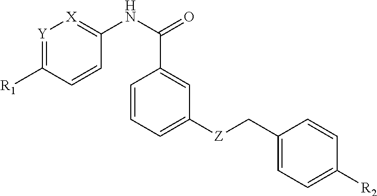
[Y]1=C([R1])C=CC(NC(=O)C2=CC([Z]CC3=CC=C([R2])C=C3)=CC=C2)=[X]1
